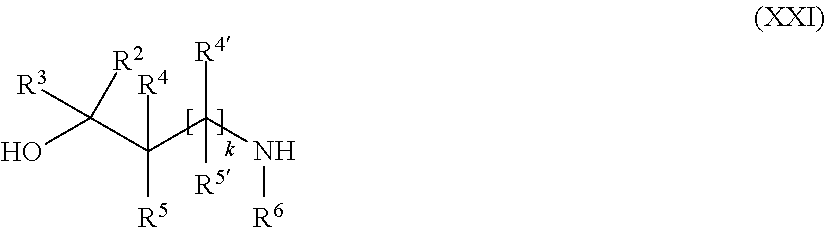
[R2]C(C(C(N[R6])([R4])[R5])([R4])[R5])(O)[R3]
